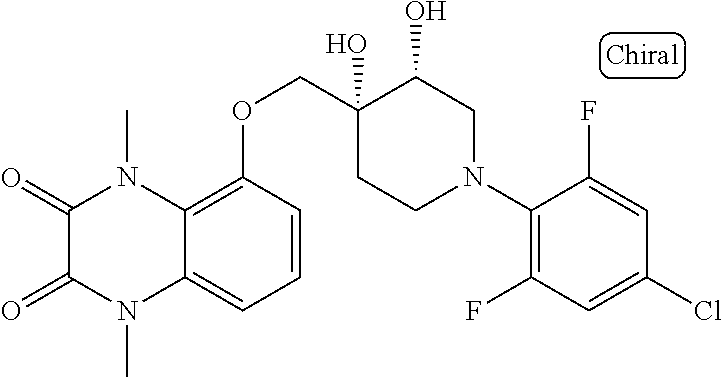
C1(=O)N(C)C2=C(OCC3(O)C(O)CN(C4=C(F)C=C(Cl)C=C4F)CC3)C=CC=C2N(C)C1=O
